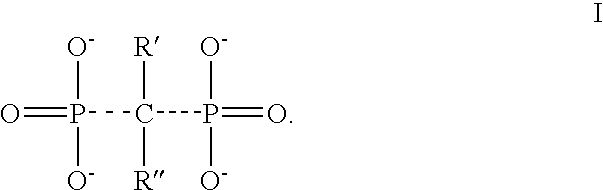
O=P(C(P(=O)([O-])[O-])([R])[R])([O-])[O-]
